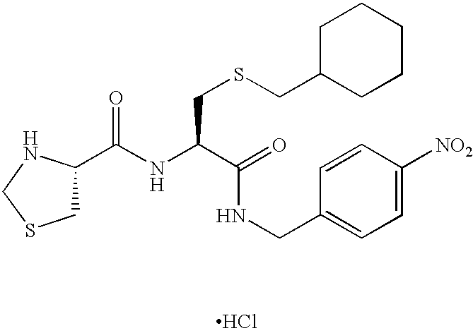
C(NC(C(=O)NCC1=CC=C([NO2])C=C1)CSCC1CCCCC1)(=O)C1CSCN1.Cl
